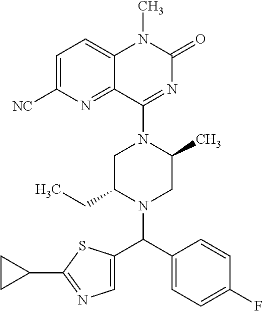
C1=C([NC])N=C2C(=C1)N(C)C(=O)N=C2N1CC(CC)N(C(C2=CC=C(F)C=C2)C2=CN=C(C3CC3)S2)CC1C
